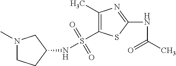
N1(C)CCC(NS(=O)(=O)C2=C(C)N=C(NC(C)=O)S2)C1
